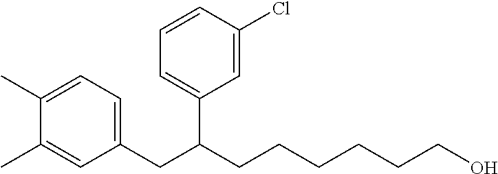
C1(C)=CC=C(CC(CCCCCCO)C2=CC=CC(Cl)=C2)C=C1C
